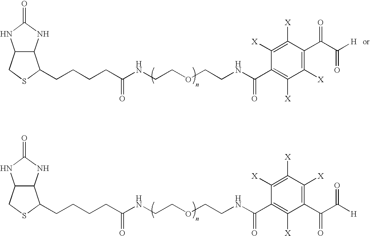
C12C(NC(=O)N1)C(CCCCC(NCCOCCNC(C1=C([X])C(C(C([H])=O)=O)=C([X])C([X])=C1[X])=O)=O)SC2.C12C(NC(=O)N1)C(CCCCC(NCCOCCNC(C1=C([X])C([X])=C(C(C([H])=O)=O)C([X])=C1[X])=O)=O)SC2
